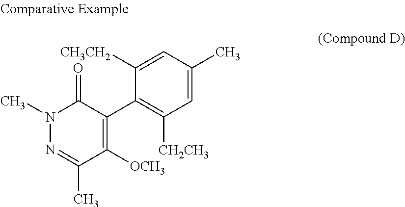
N1(C)N=C(C)C([OCH3])=C(C2=C([CH2CH3])C=C(C)C=C2[CH3CH2])C1=O
